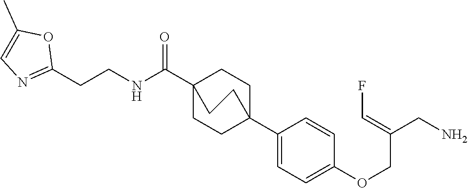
C1(C23CCC(C(NCCC4=NC=C(C)O4)=O)(CC2)CC3)=CC=C(OCC(CN)=CF)C=C1
